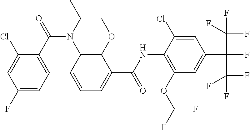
C1(F)=CC=C(C(=O)N(C2=C(OC)C(C(NC3=C(OC(F)F)C=C(C(C(F)(F)F)(C(F)(F)F)F)C=C3Cl)=O)=CC=C2)CC)C(Cl)=C1
